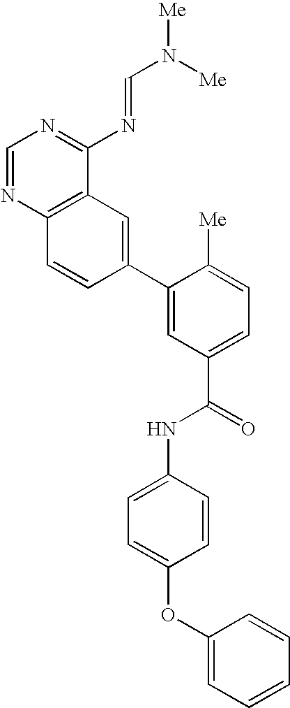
C12=C(C(N=CN([Me])[Me])=NC=N1)C=C(C1=CC(C(=O)NC3=CC=C(OC4=CC=CC=C4)C=C3)=CC=C1[Me])C=C2
